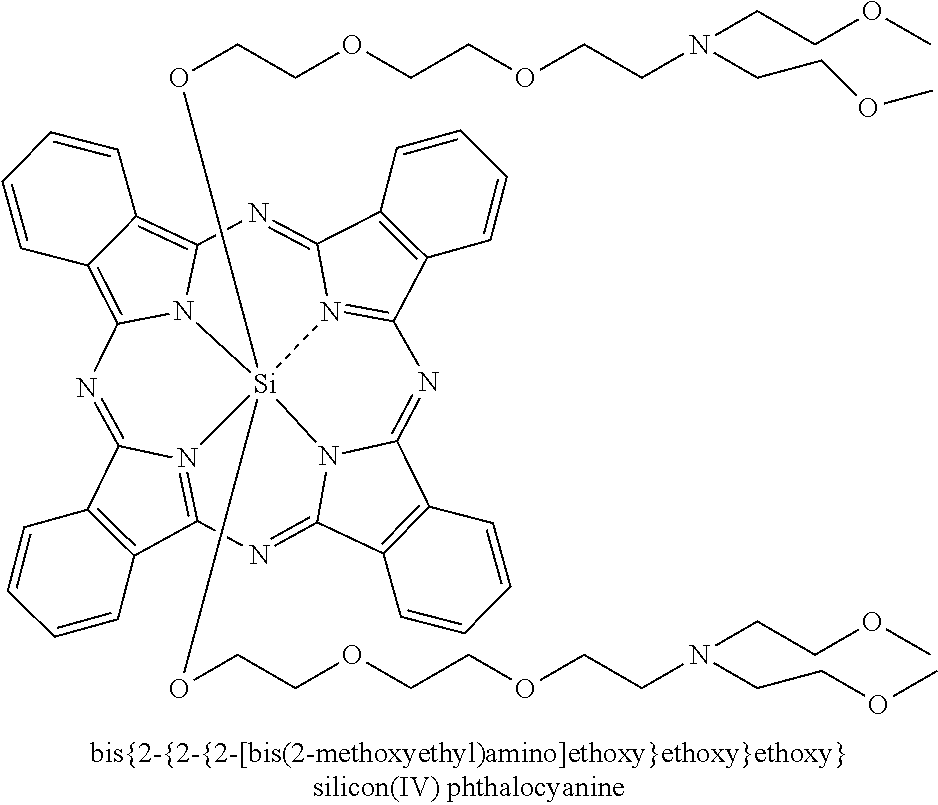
C12=C(C3=N4C1=NC1=C5C(=C6N1[Si]41(OCCOCCOCCN(CCOC)CCOC)(OCCOCCOCCN(CCOC)CCOC)N4=C(C7=C(C4=N6)C=CC=C7)N=C4C6=C(C(=N3)N41)C=CC=C6)C=CC=C5)C=CC=C2
